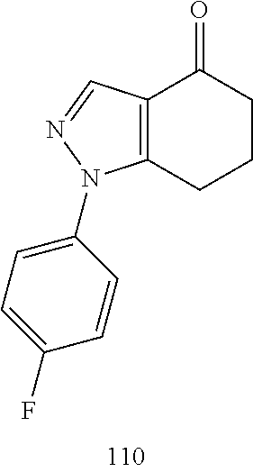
C12=C(C(=O)CCC1)C=NN2C1=CC=C(F)C=C1
